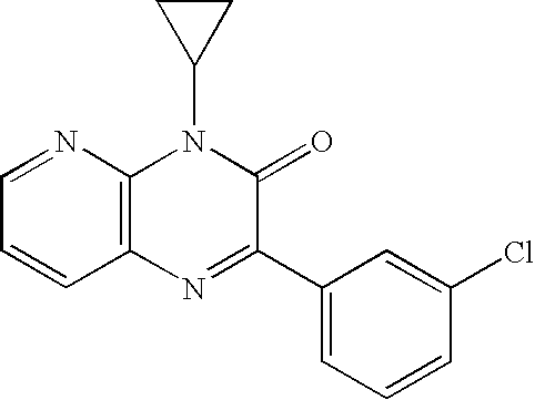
C1=NC2=C(C=C1)N=C(C1=CC=CC(Cl)=C1)C(=O)N2C1CC1
